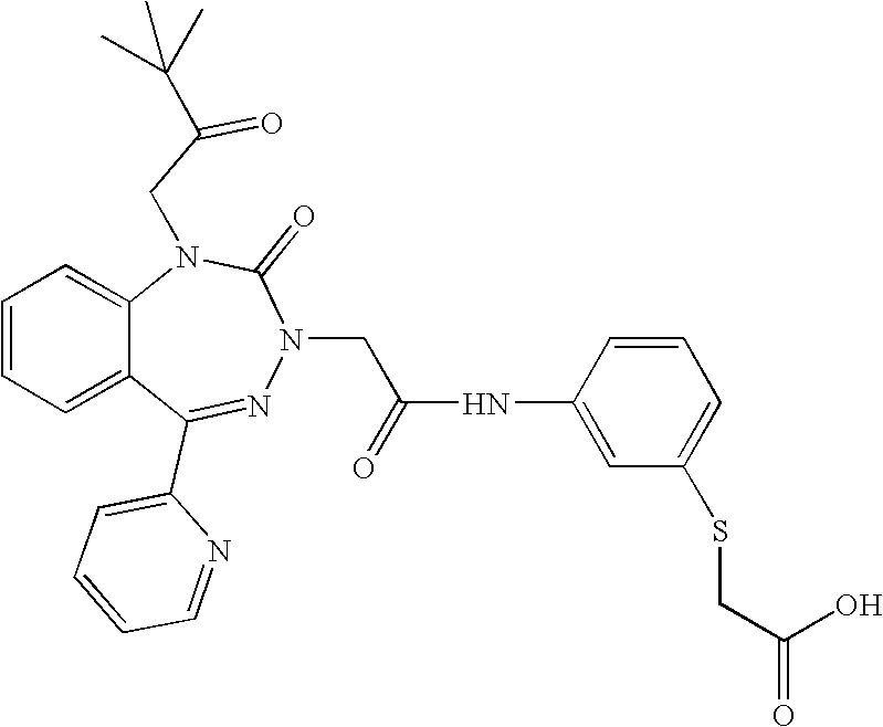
C1=CC=C2C(=C1)N(CC(=O)C(C)(C)C)C(=O)N(CC(NC1=CC(SCC(O)=O)=CC=C1)=O)N=C2C1=CC=CC=N1
